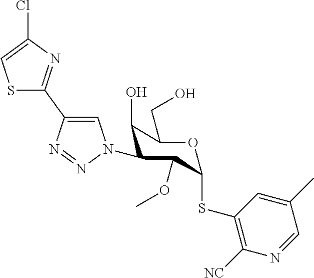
ClC1=CSC(C2=CN(C3C(O)C(CO)OC(SC4=C([NC])N=CC(C)=C4)C3OC)N=N2)=N1
